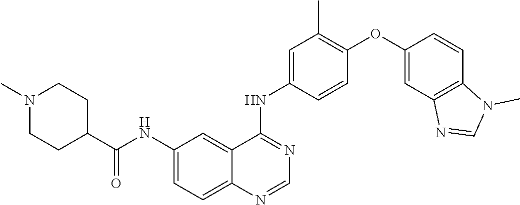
C1(C(NC2=CC=C3C(=C2)C(NC2=CC(C)=C(OC4=CC5=C(C=C4)N(C)C=N5)C=C2)=NC=N3)=O)CCN(C)CC1
